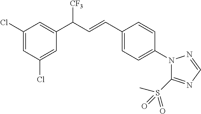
C1(Cl)=CC(Cl)=CC(C([CF3])C=CC2=CC=C(N3C(S(C)(=O)=O)=NC=N3)C=C2)=C1
